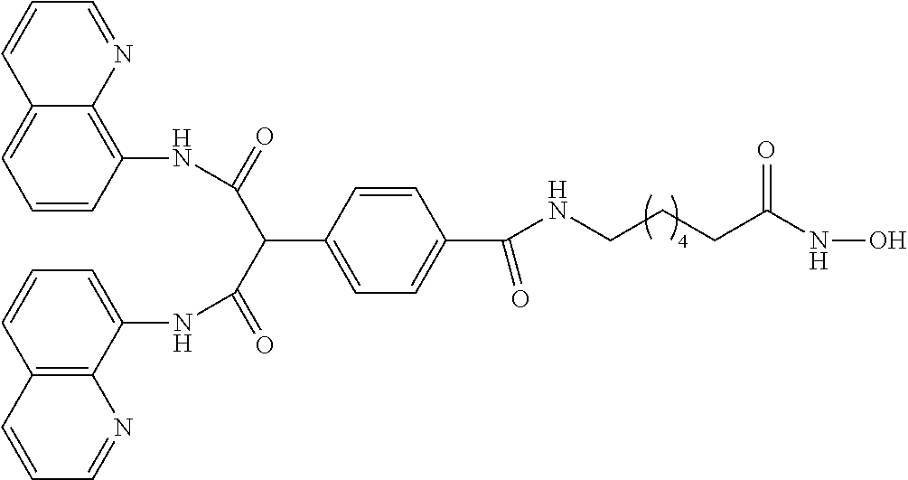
C1=C2C(=C(NC(C(C(NC3=CC=CC4=C3N=CC=C4)=O)C3=CC=C(C(NCCCC(NO)=O)=O)C=C3)=O)C=C1)N=CC=C2
